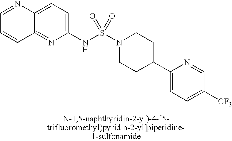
C12=CC=C(NS(N3CCC(C4=CC=C([CF3])C=N4)CC3)(=O)=O)N=C1C=CC=N2
